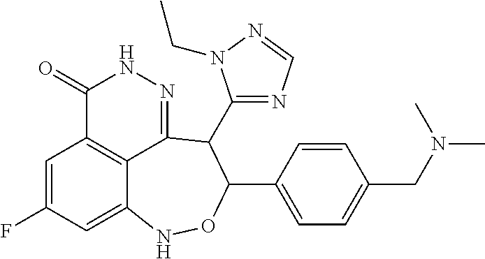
C1=C(F)C=C2C3=C1C(=O)NN=C3C(C1=NC=NN1CC)C(C1=CC=C(CN(C)C)C=C1)ON2
